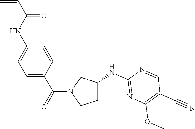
C(N1CCC(NC2=NC(OC)=C(C#N)C=N2)C1)(C1=CC=C(NC(=O)C=C)C=C1)=O
